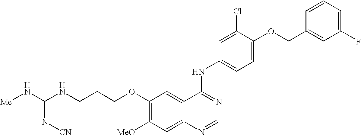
[Me]NC(NCCCOC1=C([MeO])C=C2C(=C1)C(NC1=CC=C(OCC3=CC(F)=CC=C3)C(Cl)=C1)=NC=N2)=N[CN]
